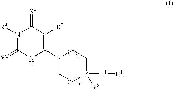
N1([R4])C(=[X2])NC(N2CC[Z]([R2])([L1][R1])CC2)=C([R3])C1=[X1]
